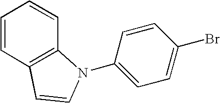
C1=CC2=C(C=C1)N(C1=CC=C(Br)C=C1)C=C2
